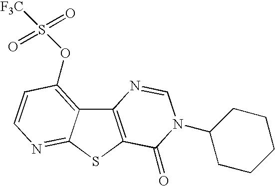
C12=C(SC3=NC=CC(OS([F3C])(=O)=O)=C13)C(=O)N(C1CCCCC1)C=N2
